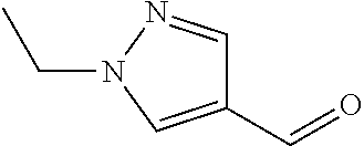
C1(C=O)=CN(CC)N=C1
